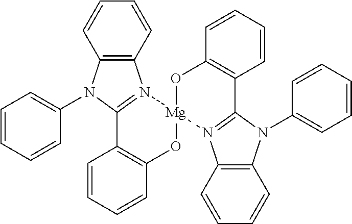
C12=C(N(C3=CC=CC=C3)C3=N1[Mg]1(OC4=C3C=CC=C4)OC3=C(C=CC=C3)C3=N1C1=C(N3C3=CC=CC=C3)C=CC=C1)C=CC=C2
